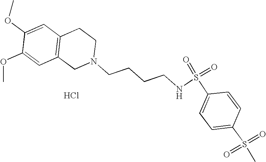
C1=C(OC)C(OC)=CC2=C1CCN(CCCCNS(=O)(=O)C1=CC=C(S(C)(=O)=O)C=C1)C2.Cl
